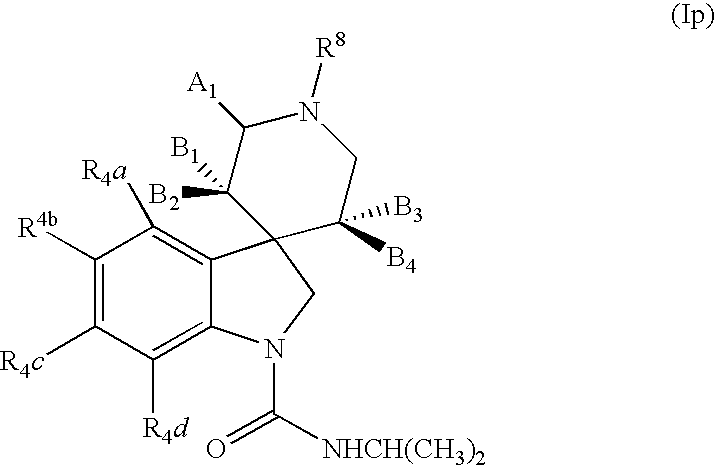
C1([R4b])=C([R4c])C([R4d])=C2C(=C1[R4a])C1(CN2C([NHCH(CH3)2])=O)C([B4])([B3])CN([R8])C([A1])C1([B2])[B1]
